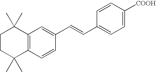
C1CC(C)(C)C2=C(C1(C)C)C=C(C=CC1=CC=C([COOH])C=C1)C=C2
